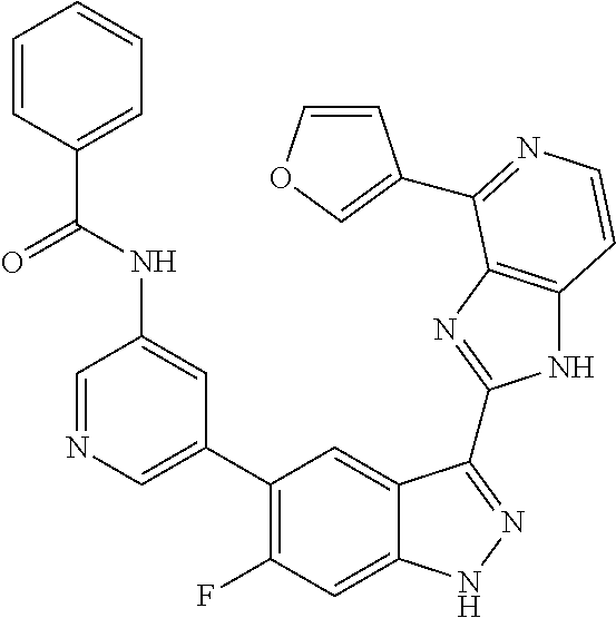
C1=C(C2=C(F)C=C3C(=C2)C(C2=NC4=C(N2)C=CN=C4C2=COC=C2)=NN3)C=C(NC(=O)C2=CC=CC=C2)C=N1
